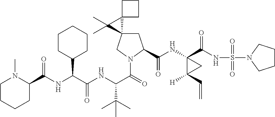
C(C(NC(C(=O)N1CC2(CC1C(NC1(C(NS(=O)(=O)N3CCCC3)=O)C(C=C)([H])C1)=O)C1(C2(C)C)CCC1)C(C)(C)C)=O)(C1CCCCC1)NC(=O)C1N(C)CCCC1
